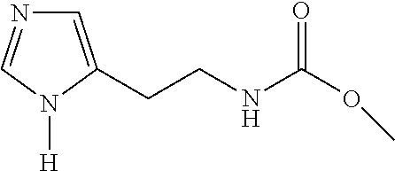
C1=C(CCNC(OC)=O)N([H])C=N1
